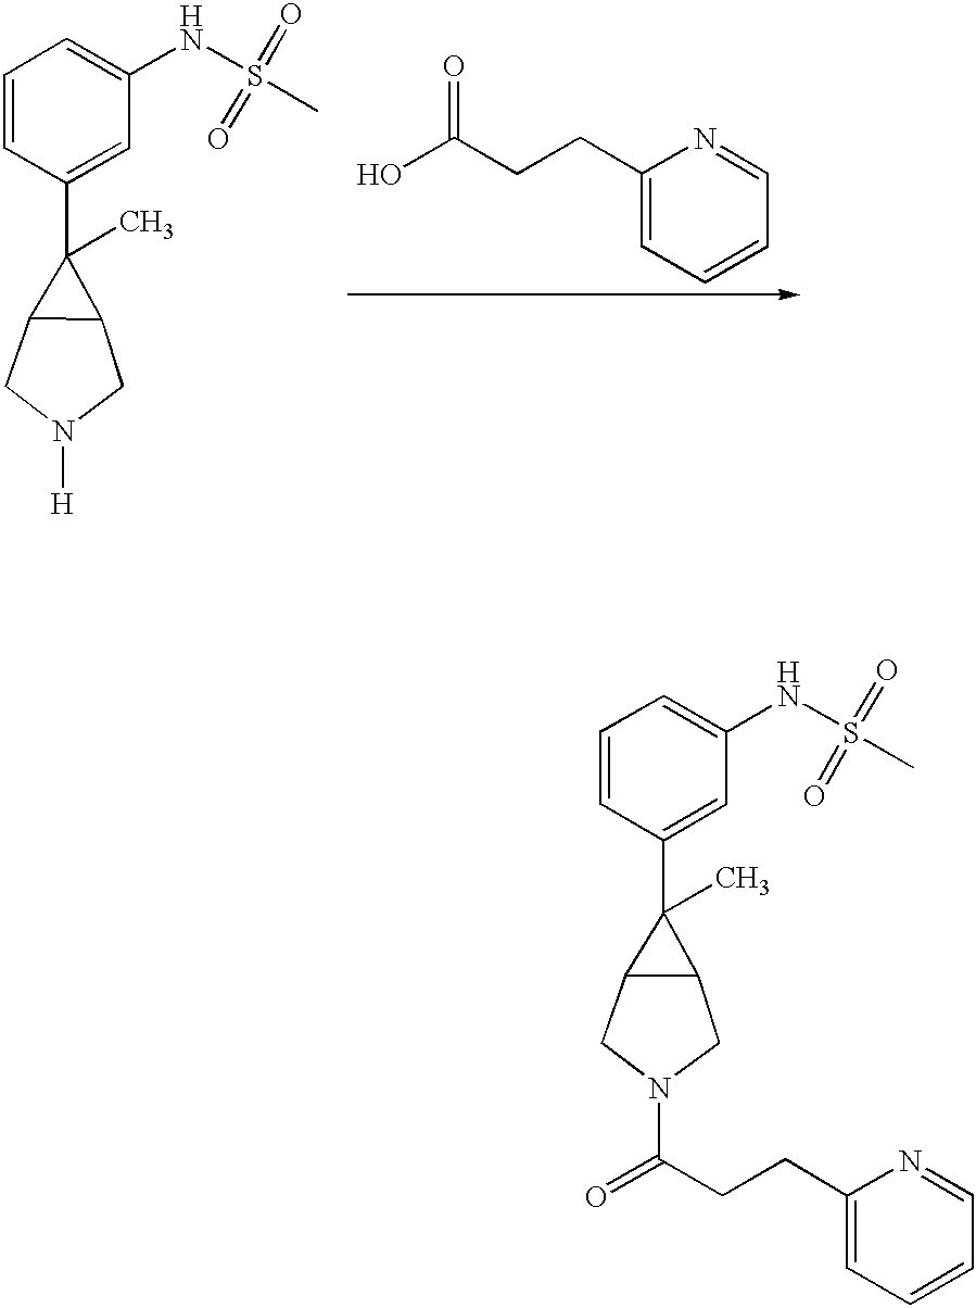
C1(CCC(O)=O)=CC=CC=N1.C1=CC(C2(C)C3C2CN([H])C3)=CC(NS(C)(=O)=O)=C1.C1=CC(C2(C)C3C2CN(C(CCC2=CC=CC=N2)=O)C3)=CC(NS(C)(=O)=O)=C1
